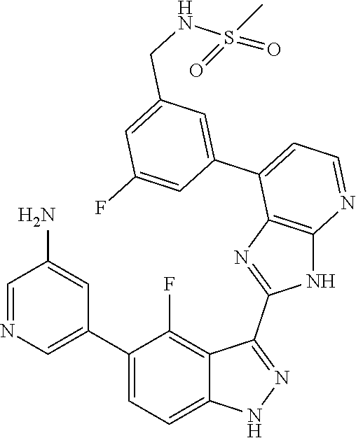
C1=NC=C(C2=CC=C3C(=C2F)C(C2=NC4=C(N2)N=CC=C4C2=CC(CNS(=O)(C)=O)=CC(F)=C2)=NN3)C=C1N
